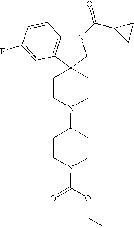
C12(CCN(C3CCN(C(=O)OCC)CC3)CC1)CN(C(C1CC1)=O)C1=C2C=C(F)C=C1
